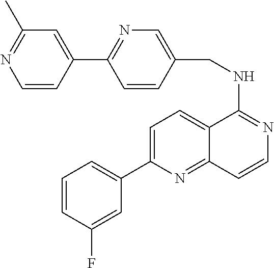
C1=C(C2=CC=CC(F)=C2)N=C2C(=C1)C(NCC1=CN=C(C3=CC(C)=NC=C3)C=C1)=NC=C2
